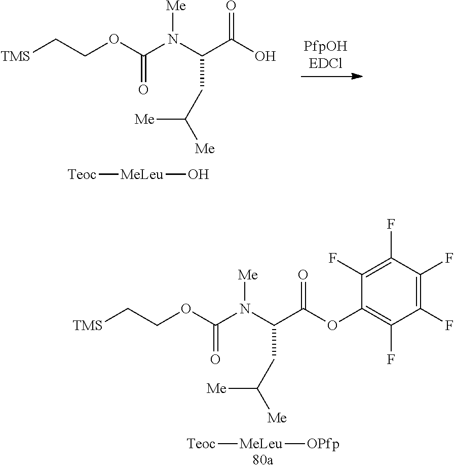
N(C(C(=O)O)CC([Me])[Me])(C(=O)OCC[TMS])[Me].[Teoc][MeLeu]O.N(C(C(=O)OC1=C(F)C(F)=C(F)C(F)=C1F)CC([Me])[Me])(C(=O)OCC[TMS])[Me].[Teoc][MeLeu][OPfp]
